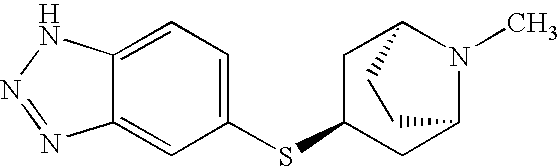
C12=CC=C(SC3CC4N(C)C(C3)CC4)C=C1N=NN2
